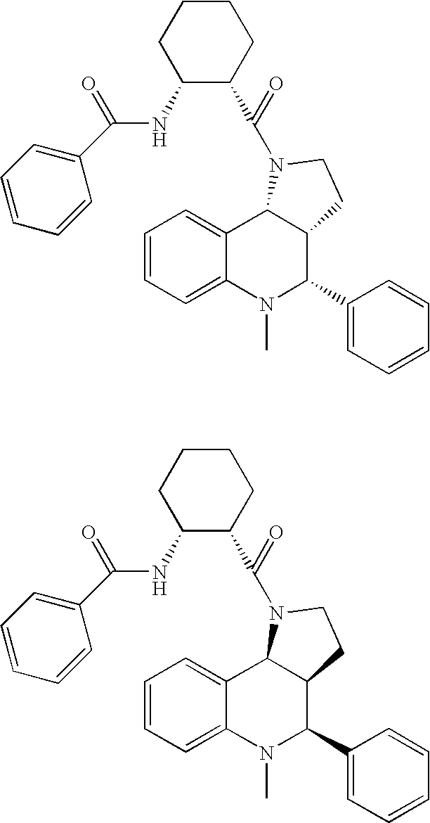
C12=CC=CC=C1N(C)C(C1=CC=CC=C1)C1C2N(C(C2CCCCC2NC(=O)C2=CC=CC=C2)=O)CC1.C12=CC=CC=C1N(C)C(C1=CC=CC=C1)C1C2N(C(C2CCCCC2NC(=O)C2=CC=CC=C2)=O)CC1
